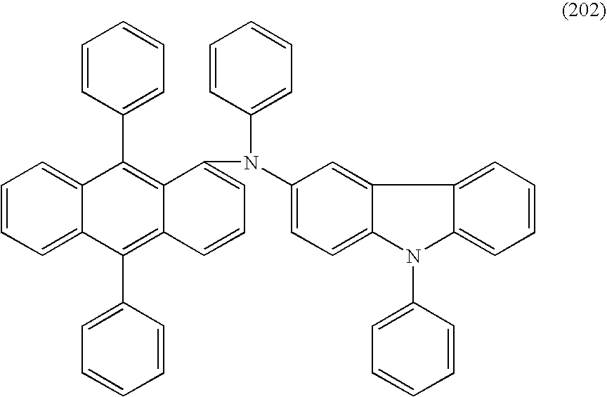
C1=CC=C2C(=C1)C(C1=CC=CC=C1)=C1C(=C2C2=CC=CC=C2)C=CC=C1N(C1=CC=C2C(=C1)C1=CC=CC=C1N2C1=CC=CC=C1)C1=CC=CC=C1
